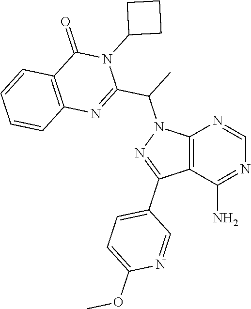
C12=C(C(N)=NC=N1)C(C1=CC=C(OC)N=C1)=NN2C(C1=NC2=C(C(=O)N1C1CCC1)C=CC=C2)C
